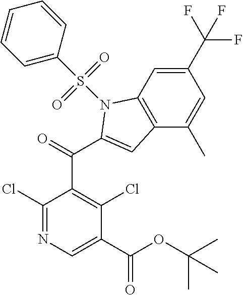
C1(Cl)=NC=C(C(OC(C)(C)C)=O)C(Cl)=C1C(C1=CC2=C(C=C(C(F)(F)F)C=C2C)N1S(C1=CC=CC=C1)(=O)=O)=O
